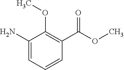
C1(N)=CC=CC(C(OC)=O)=C1OC
